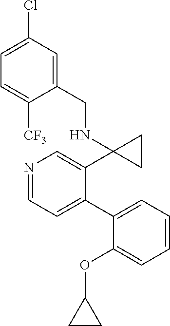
N1=CC=C(C2=CC=CC=C2OC2CC2)C(C2(NCC3=CC(Cl)=CC=C3[CF3])CC2)=C1
